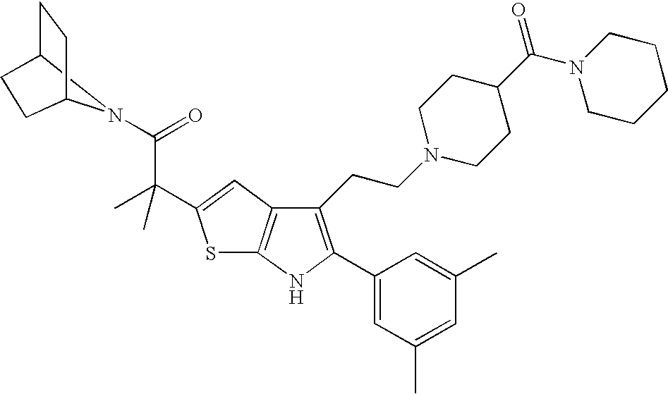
N1(C(=O)C(C2=CC3=C(S2)NC(C2=CC(C)=CC(C)=C2)=C3CCN2CCC(C(N3CCCCC3)=O)CC2)(C)C)C2CCC1CC2
